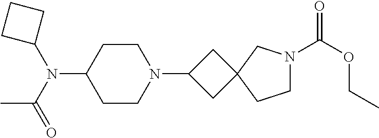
C1CN(C2CC3(C2)CCN(C(OCC)=O)C3)CCC1N(C(=O)C)C1CCC1
